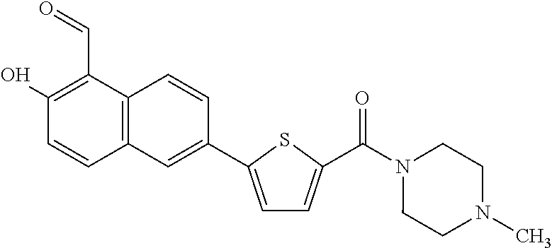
O=CC1=C(O)C=CC2=C1C=CC(C1=CC=C(C(N3CCN(C)CC3)=O)S1)=C2
